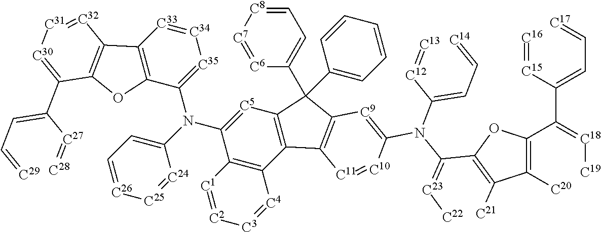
C12=C(C(C3=CC=CC=C3)(C3=CC=[C8][C7]=[C6]3)C3=C1[C11]=[C10]C(N(C(=CC=[C14])[C12]=[C13])C(C1=C([C21])C([C20])=C(C(=[C18][C19])C(=CC=[C17])[C15]=[C16])O1)=[C23][C22])=[C9]3)[C5]=C(N(C1=[C35][C34]=[C33]C3=C1OC1=C3[C32]=[C31][C30]=C1C([C27]=[C28])=CC=[C29])C1=CC=[C26][C25]=[C24]1)C1=C2[C4]=[C3][C2]=[C1]1
